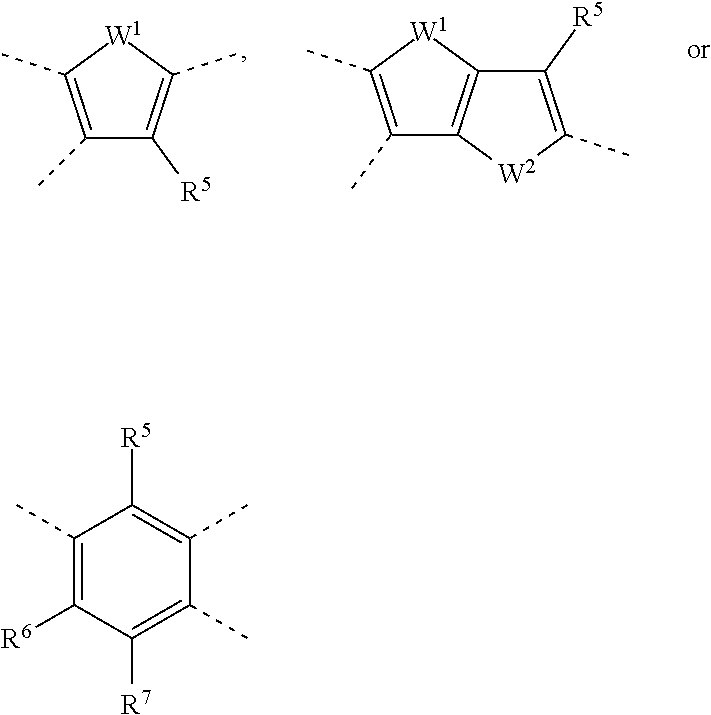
C1([R5])=C(C)[W2]C2=C1[W1]C(C)=C2C.C1(C)=C([R5])C(C)=C(C)[W1]1.C1(C)=C([R6])C([R7])=C(C)C(C)=C1[R5]
